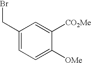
C1(CBr)=CC=C([OMe])C([CO2Me])=C1
